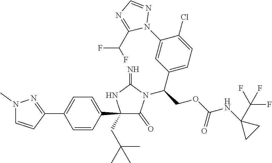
C1(C2=CC=C(C3=NN(C)C=C3)C=C2)(CC(C)(C)C)C(=O)N(C(COC(NC2(C(F)(F)F)CC2)=O)C2=CC=C(Cl)C(N3N=CN=C3C(F)F)=C2)C(=N)N1
